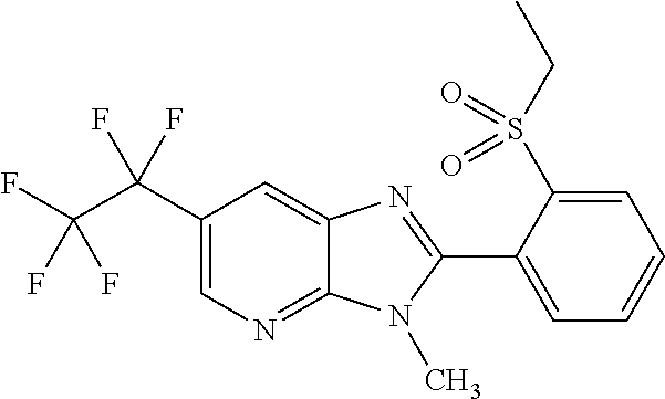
C12=NC=C(C(C(F)(F)F)(F)F)C=C1N=C(C1=CC=CC=C1S(CC)(=O)=O)N2C
